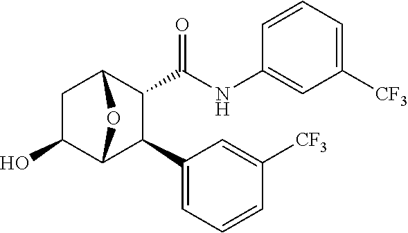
C1C(O)C2C(C3=CC=CC([CF3])=C3)C(C(=O)NC3=CC([CF3])=CC=C3)C1O2
